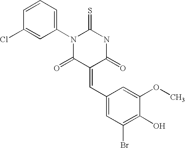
S=C1NC(=O)C(=CC2=CC(Br)=C(O)C(OC)=C2)C(=O)N1C1=CC=CC(Cl)=C1
